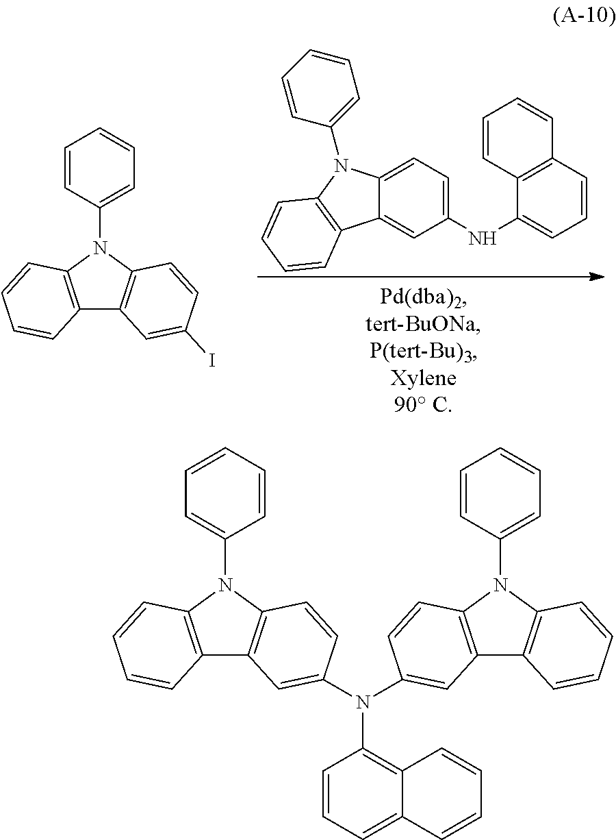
C12=CC(NC3=CC=CC4=C3C=CC=C4)=CC=C1N(C1=CC=CC=C1)C1=C2C=CC=C1.C12=C(N(C3=CC=CC=C3)C3=C1C=C(I)C=C3)C=CC=C2.N(C1=C2C(=CC=C1)C=CC=C2)(C1=CC2=C(N(C3=CC=CC=C3)C3=C2C=CC=C3)C=C1)C1=CC2=C(N(C3=CC=CC=C3)C3=C2C=CC=C3)C=C1
